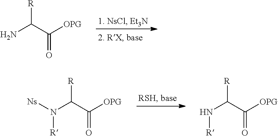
NC(C([OPG])=O)[R].N(C(C([OPG])=O)[R])([Ns])[R].N(C(C([OPG])=O)[R])[R]
